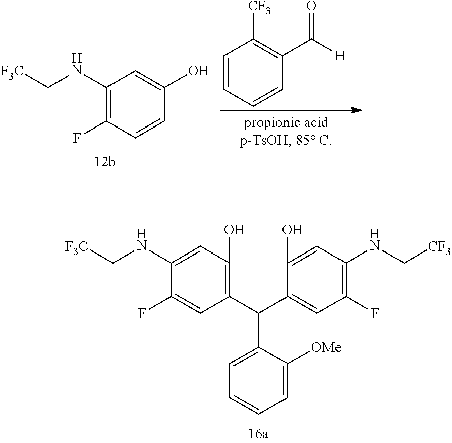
C1=CC=CC(C([H])=O)=C1[CF3].C1(NC[F3C])=C(F)C=CC(O)=C1.C1(NC[F3C])=CC(O)=C(C(C2=CC(F)=C(NC[CF3])C=C2O)C2=CC=CC=C2[OMe])C=C1F
